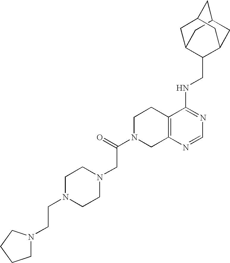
C12=C(N=CN=C1NCC1C3CC4CC(C3)CC1C4)CN(C(CN1CCN(CCN3CCCC3)CC1)=O)CC2
